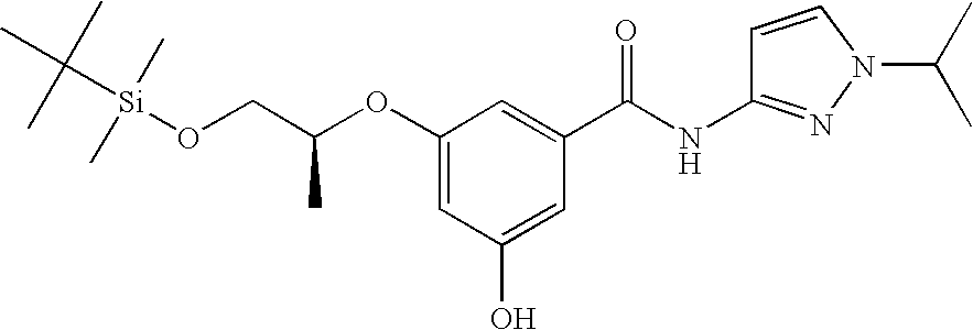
O(CC(OC1=CC(O)=CC(C(NC2=NN(C(C)C)C=C2)=O)=C1)C)[Si](C)(C)C(C)(C)C
